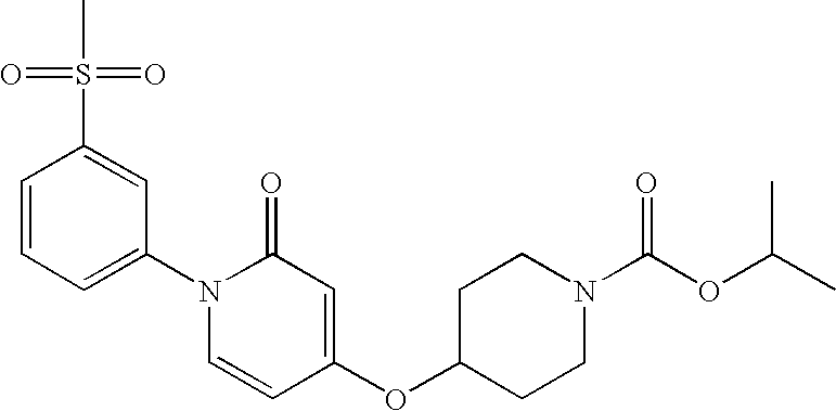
C1=CC=C(N2C=CC(OC3CCN(C(OC(C)C)=O)CC3)=CC2=O)C=C1S(C)(=O)=O
